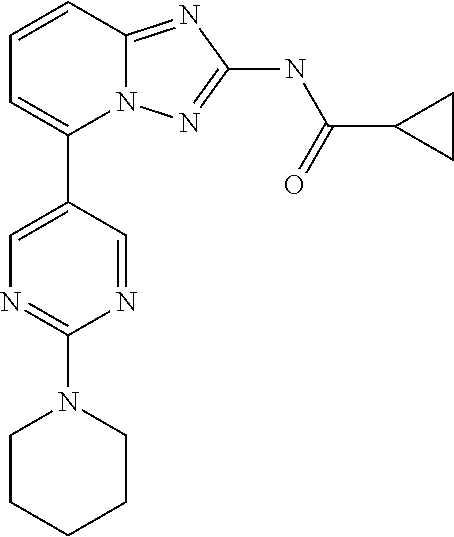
C1=CC2=NC(NC(=O)C3CC3)=NN2C(C2=CN=C(N3CCCCC3)N=C2)=C1
